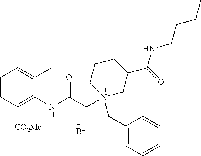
C1=CC([CO2Me])=C(NC(C[N+]2(CC3=CC=CC=C3)CC(C(=O)NCCCC)CCC2)=O)C(C)=C1.[Br-]
